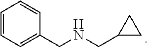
C1=CC=C(CNCC2CC2)C=C1
